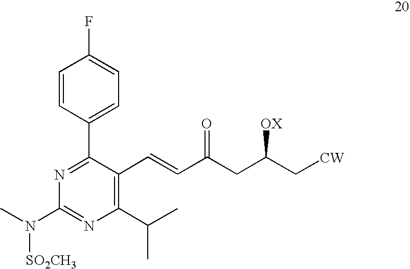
C1=CC(C2=NC(N(C)[SO2CH3])=NC(C(C)C)=C2C=CC(CC(C[CW])[OX])=O)=CC=C1F
